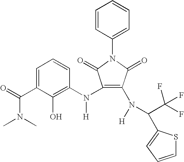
C1=C(C(=O)N(C)C)C(O)=C(N(C2=C(N([H])C(C3=CC=CS3)C(F)(F)F)C(=O)N(C3=CC=CC=C3)C2=O)[H])C=C1
